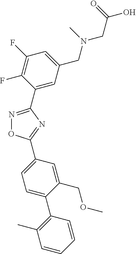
N1=C(C2=CC(CN(CC(O)=O)C)=CC(F)=C2F)N=C(C2=CC=C(C3=C(C)C=CC=C3)C(COC)=C2)O1
